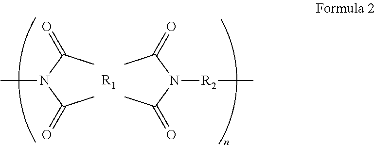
CC(N(C(C)=O)[R2]C)=O.CC(N(C(C)=O)C)=O.[R1]
